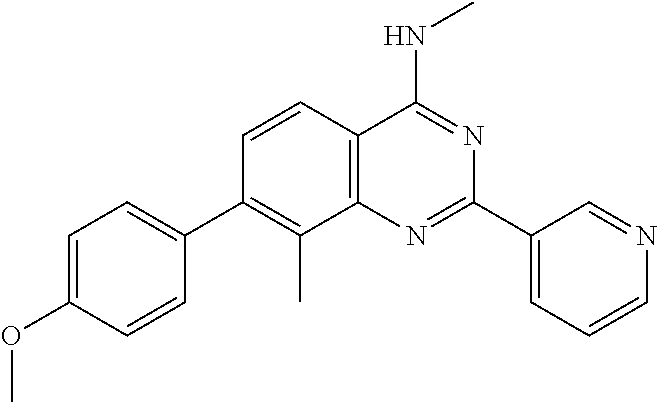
C1(C2=CC=C(OC)C=C2)=C(C)C2=C(C=C1)C(NC)=NC(C1=CC=CN=C1)=N2
